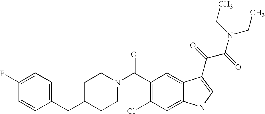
C(C1CCN(C(=O)C2=C(Cl)C=C3C(=C2)C(C(=O)C(=O)N(CC)CC)=CN3)CC1)C1=CC=C(F)C=C1
